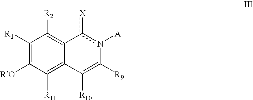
C12=C([R11])C([RO])=C([R1])C([R2])=C1c([X])n([A])C([R9])=C2[R10]
